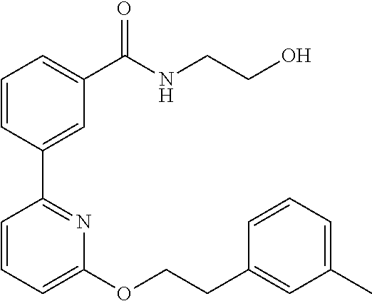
C1=CC(C2=NC(OCCC3=CC(C)=CC=C3)=CC=C2)=CC(C(NCCO)=O)=C1
